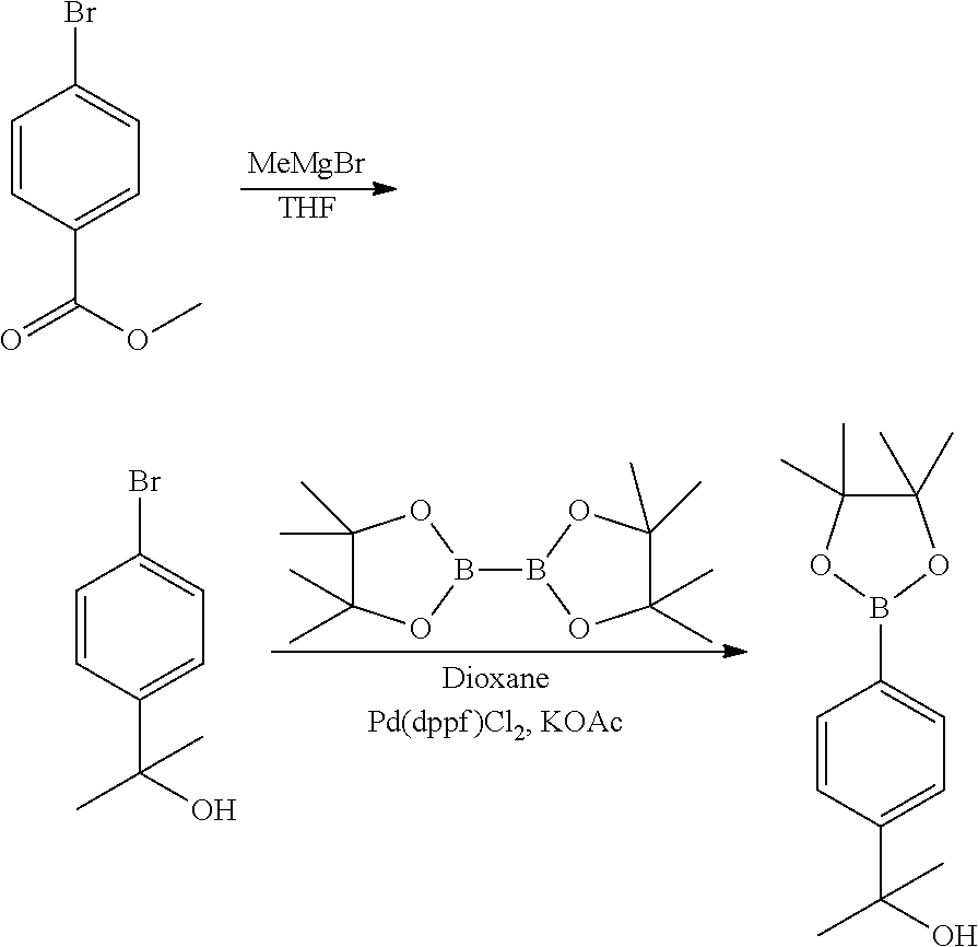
C1(Br)=CC=C(C(=O)OC)C=C1.[MeMgBr].[THF].C1(Br)=CC=C(C(O)(C)C)C=C1.C1(C)(C)C(C)(C)OB(B2OC(C)(C)C(C)(C)O2)O1.C1(B2OC(C)(C)C(C)(C)O2)=CC=C(C(O)(C)C)C=C1
